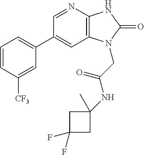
C1(C2=CC=CC([CF3])=C2)=CC2=C(N=C1)NC(=O)N2CC(=O)NC1(C)CC(F)(F)C1
